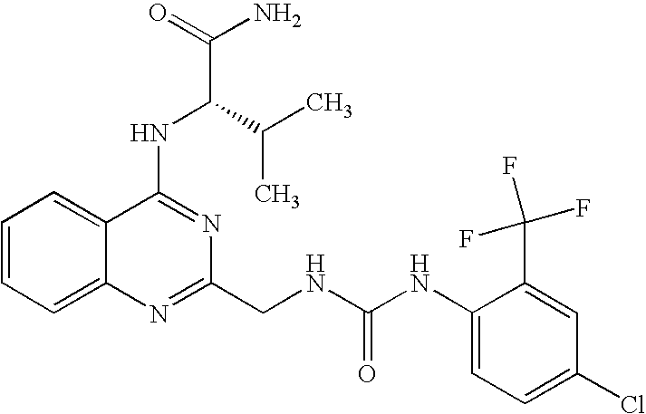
C1=CC=C2C(=C1)C(NC(C(C)C)C(N)=O)=NC(CNC(NC1=CC=C(Cl)C=C1C(F)(F)F)=O)=N2
